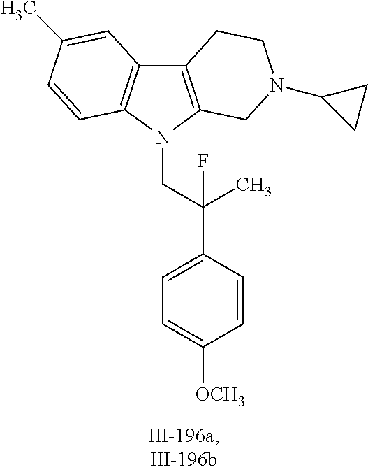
C12=C(N(CC(C3=CC=C([OCH3])C=C3)(F)C)C3=C1C=C(C)C=C3)CN(C1CC1)CC2
